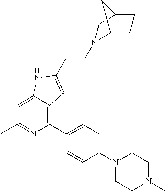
C1=C2C(=C(C3=CC=C(N4CCN(C)CC4)C=C3)N=C1C)C=C(CCN1C3CCC(C1)C3)N2
